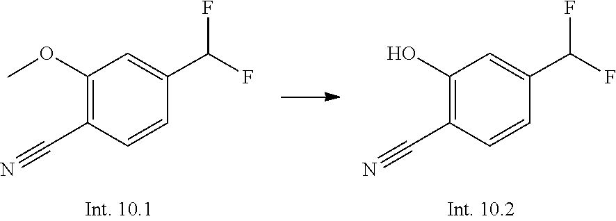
COC1=C(C#N)C=CC(C(F)F)=C1.OC1=C(C#N)C=CC(C(F)F)=C1
